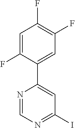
C1=C(F)C(C2=CC(I)=NC=N2)=CC(F)=C1F
